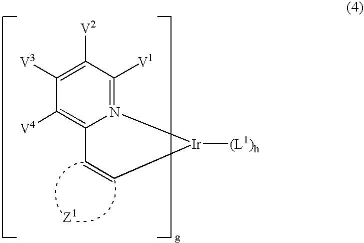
N12=C([V1])C([V2])=C([V3])C([V4])=C1C=C[Ir]2[(L1)h].[Z1]
